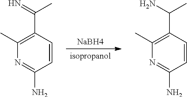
[NaBH4].[isopropanol].C(C1=C(C)N=C(N)C=C1)(N)C.C(C1=C(C)N=C(N)C=C1)(=N)C
